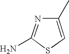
C1(N)=NC(C)=CS1
